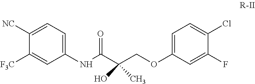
O=C(C(COC1=CC=C(Cl)C(F)=C1)(O)C)NC1=CC=C([NC])C([F3C])=C1
